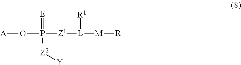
[M]([L]([Z1]P(O[A])(=[E])[Z2][Y])[R1])[R]
